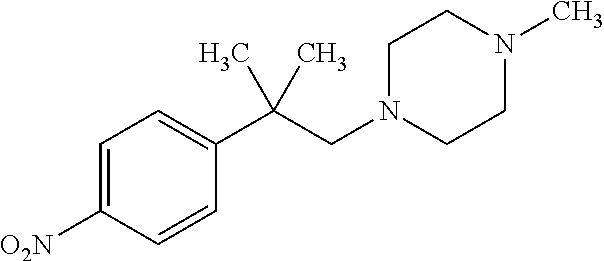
C1=C([O2N])C=CC(C(CN2CCN(C)CC2)(C)C)=C1
